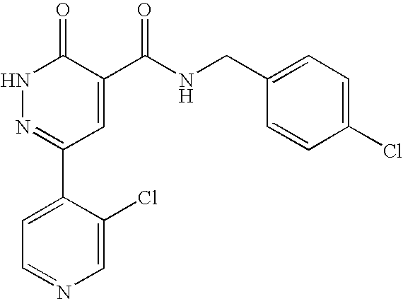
C1(C2=NNC(=O)C(C(NCC3=CC=C(Cl)C=C3)=O)=C2)=CC=NC=C1Cl
